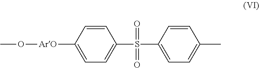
CO[ArO]C1=CC=C(S(=O)(=O)C2=CC=C(C)C=C2)C=C1
